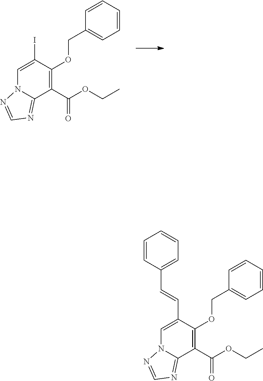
C1=C(I)C(OCC2=CC=CC=C2)=C(C(OCC)=O)C2=NC=NN12.C1=C(C=CC2=CC=CC=C2)C(OCC2=CC=CC=C2)=C(C(OCC)=O)C2=NC=NN12
